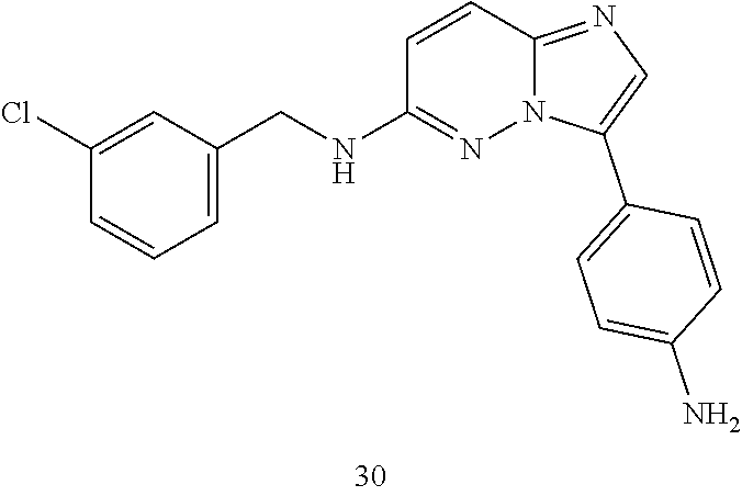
N(C1=NN2C(=NC=C2C2=CC=C(N)C=C2)C=C1)CC1=CC=CC(Cl)=C1
